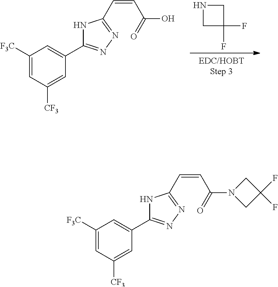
C1([F3C])=CC([CF3])=CC(C2=NN=C(C=CC(=O)O)N2)=C1.N1CC(F)(F)C1.C1([F3C])=CC([CF3])=CC(C2=NN=C(C=CC(=O)N3CC(F)(F)C3)N2)=C1
